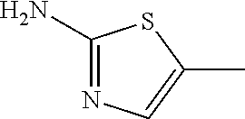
C1(N)=NC=C(C)S1
